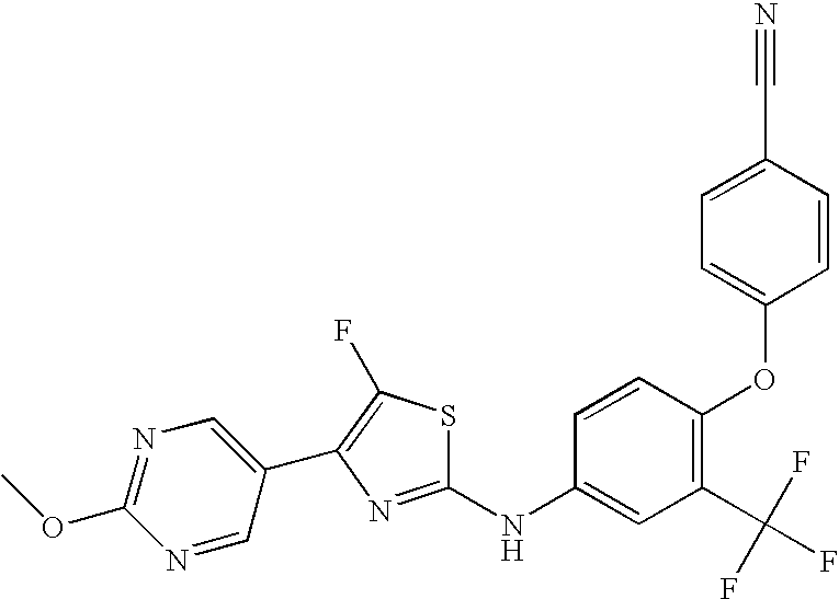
S1C(NC2=CC(C(F)(F)F)=C(OC3=CC=C(C#N)C=C3)C=C2)=NC(C2=CN=C(OC)N=C2)=C1F
